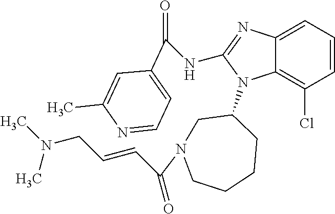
C1=CC=C2C(=C1Cl)N(C1CN(C(C=CCN(C)C)=O)CCCC1)C(NC(=O)C1=CC=NC(C)=C1)=N2
